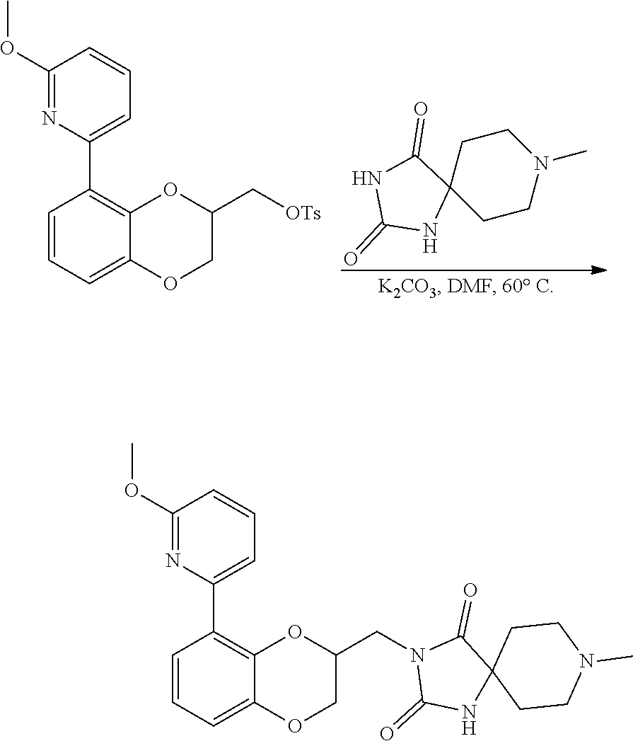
C1=CC=C2C(=C1C1=CC=CC(OC)=N1)OC(C[OTs])CO2.C1CN(C)CCC12C(=O)NC(=O)N2.C1=CC=C2C(=C1C1=CC=CC(OC)=N1)OC(CN1C(=O)NC3(C1=O)CCN(C)CC3)CO2
